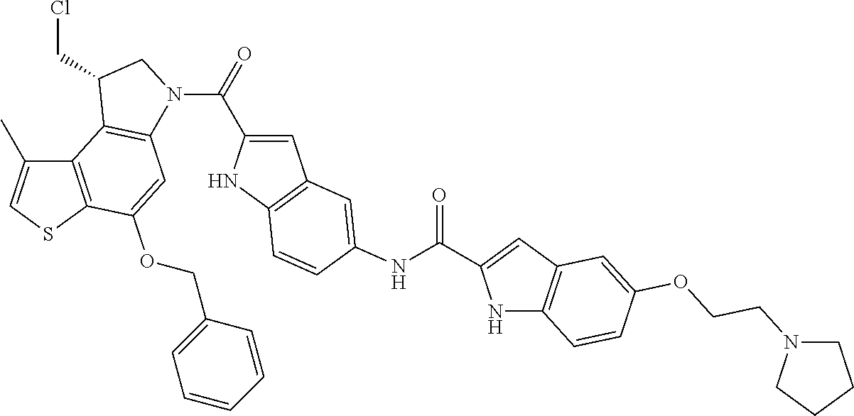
C12=C(SC=C1C)C(OCC1=CC=CC=C1)=CC1=C2C(CCl)CN1C(=O)C1=CC2=C(N1)C=CC(NC(C1=CC3=C(N1)C=CC(OCCN1CCCC1)=C3)=O)=C2
